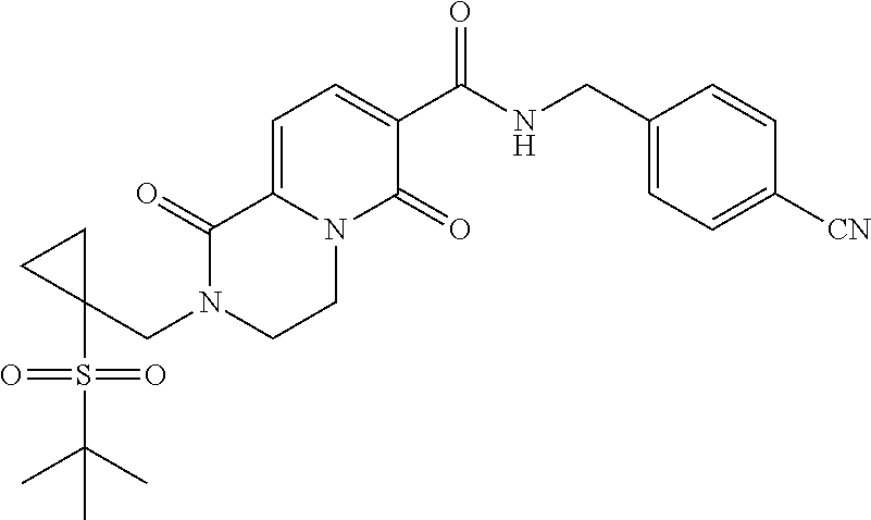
C1(S(C(C)(C)C)(=O)=O)(CN2CCN3C(=CC=C(C(NCC4=CC=C([CN])C=C4)=O)C3=O)C2=O)CC1
